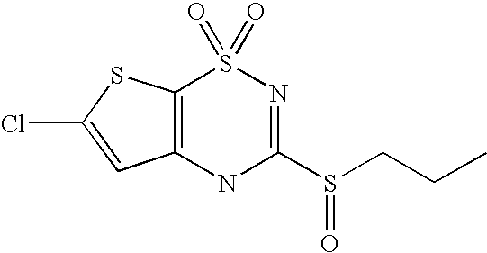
C12=C(NC(S(CCC)=O)=NS1(=O)=O)C=C(Cl)S2
